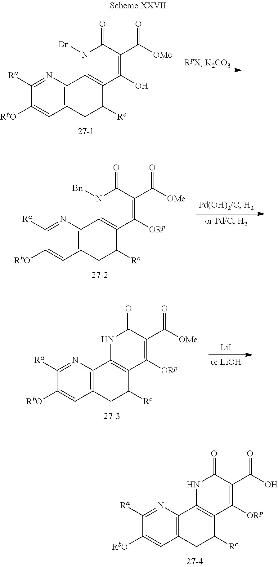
C12=C(N=C([Ra])C([RbO])=C1)C1=C(C([Rc])C2)C(O)=C(C([OMe])=O)C(=O)N1[Bn].C12=C(N=C([Ra])C([RbO])=C1)C1=C(C([Rc])C2)C([ORp])=C(C([OMe])=O)C(=O)N1[Bn].C12=C(N=C([Ra])C([RbO])=C1)C1=C(C([Rc])C2)C([ORp])=C(C([OMe])=O)C(=O)N1.[LiI].C12=C(N=C([Ra])C([RbO])=C1)C1=C(C([Rc])C2)C([ORp])=C(C(O)=O)C(=O)N1
